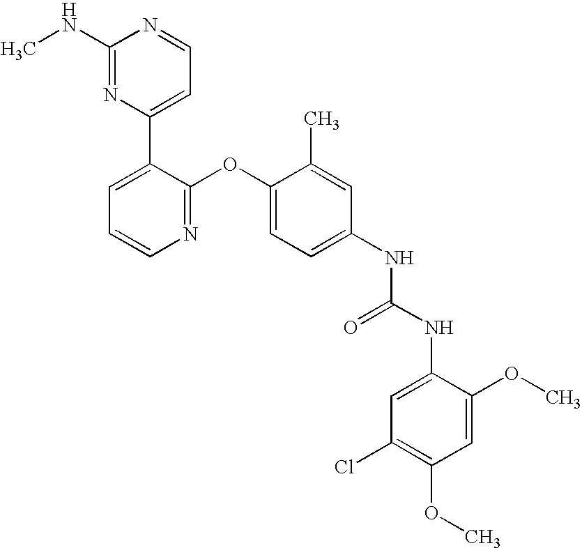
C1(NC)=NC(C2=CC=CN=C2OC2=CC=C(NC(NC3=CC(Cl)=C(OC)C=C3OC)=O)C=C2C)=CC=N1
